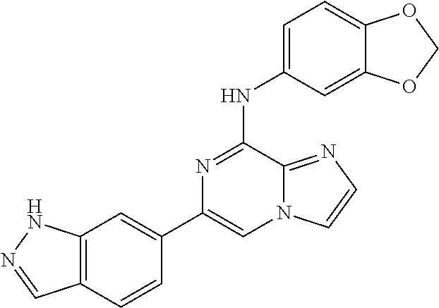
C1(C2=CC3=C(C=C2)C=NN3)=CN2C(=NC=C2)C(NC2=CC=C3C(=C2)OCO3)=N1
